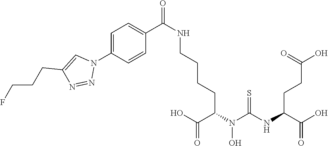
OC(C(N(C(NC(C(O)=O)CCC(O)=O)=S)O)CCCCNC(=O)C1=CC=C(N2C=C(CCCF)N=N2)C=C1)=O
